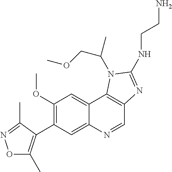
C1(OC)=C(C2=C(C)ON=C2C)C=C2C(=C1)C1=C(C=N2)N=C(NCCN)N1C(COC)C
